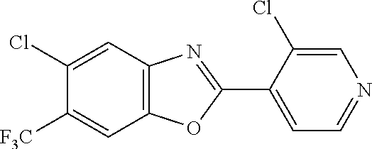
C12=C(C=C(Cl)C([F3C])=C1)N=C(C1=CC=NC=C1Cl)O2
